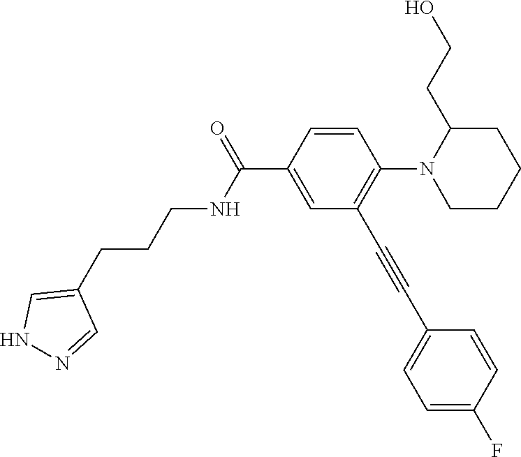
C1=CC(C(=O)NCCCC2=CNN=C2)=CC(C#CC2=CC=C(F)C=C2)=C1N1CCCCC1CCO
